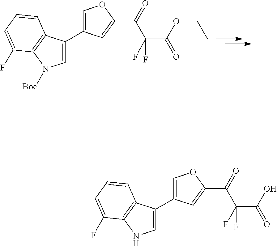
C1=C(C2=COC(C(=O)C(F)(C(=O)OCC)F)=C2)C2=C(N1[Boc])C(F)=CC=C2.C1=C(C2=COC(C(=O)C(F)(C(=O)O)F)=C2)C2=C(N1)C(F)=CC=C2
